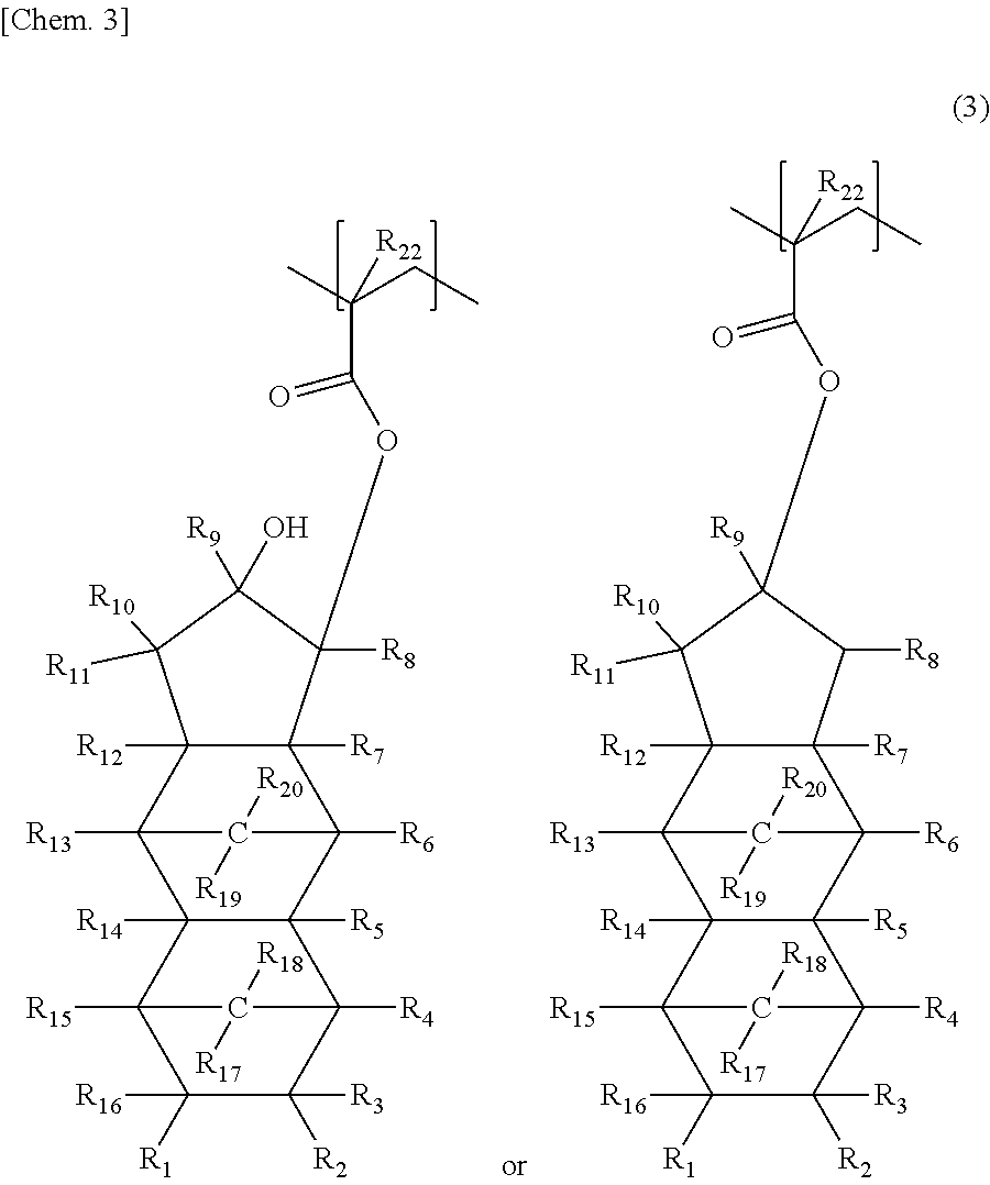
C12([R7])C([R12])(C3([R13])C4([R14])C([R5])(C1([R6])C3([R20])[R19])C1([R4])C([R2])([R3])C([R1])([R16])C4([R15])C1([R18])[R17])C([R10])([R11])C(O)([R9])C2([R8])OC(C(C)(CC)[R22])=O.C12([R7])C([R12])(C3([R13])C4([R14])C([R5])(C1([R6])C3([R20])[R19])C1([R4])C([R2])([R3])C([R1])([R16])C4([R15])C1([R18])[R17])C([R10])([R11])C([R9])(OC(C(C)(CC)[R22])=O)C2[R8]
